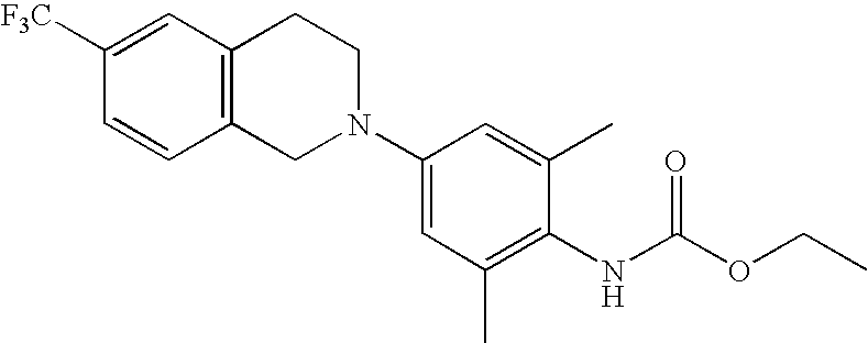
C1(N2CCC3=C(C2)C=CC([F3C])=C3)=CC(C)=C(NC(OCC)=O)C(C)=C1
